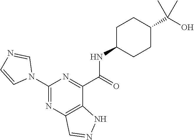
C1(N2C=NC=C2)=NC2=C(C(C(=O)NC3CCC(C(O)(C)C)CC3)=N1)NN=C2
